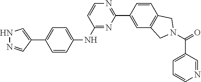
N1=C(NC2=CC=C(C3=CNN=C3)C=C2)C=CN=C1C1=CC2=C(C=C1)CN(C(=O)C1=CC=CN=C1)C2
